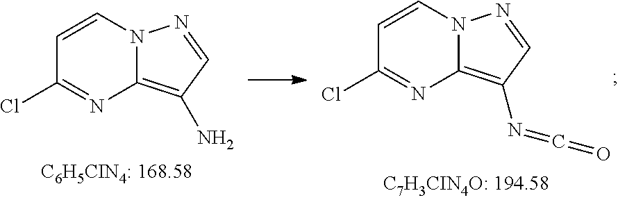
C12=C(N)C=NN1C=CC(Cl)=N2.C12=C(N=C=O)C=NN1C=CC(Cl)=N2
